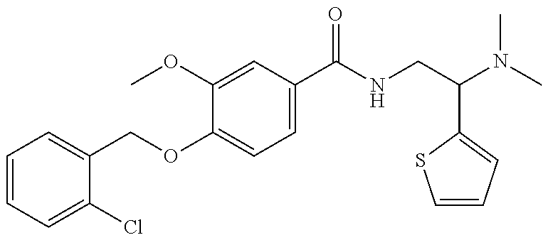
C1=CC=C(Cl)C(COC2=CC=C(C(=O)NCC(N(C)C)C3=CC=CS3)C=C2OC)=C1
